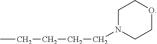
C1COCCN1CCCCC
